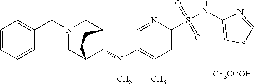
C1=NC(S(NC2=CSC=N2)(=O)=O)=CC(C)=C1N(C1C2CN(CC3=CC=CC=C3)CC1CC2)C.[CF3COOH]
